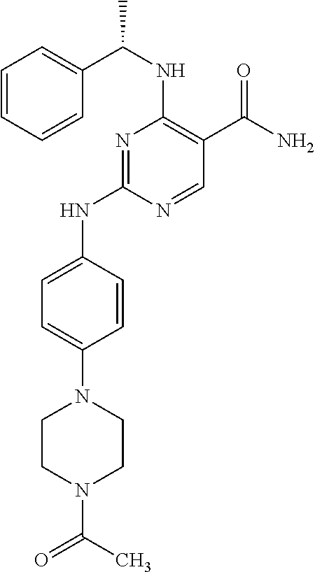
N1=C(NC2=CC=C(N3CCN(C(C)=O)CC3)C=C2)N=CC(C(N)=O)=C1NC(C)C1=CC=CC=C1
